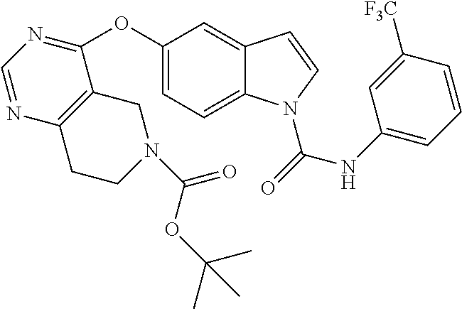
C1(OC2=NC=NC3=C2CN(C(OC(C)(C)C)=O)CC3)=CC=C2C(=C1)C=CN2C(=O)NC1=CC=CC([F3C])=C1
